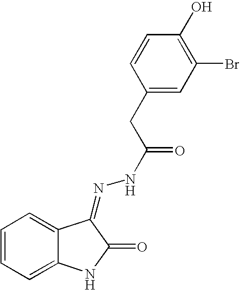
C1=CC=C2C(=C1)C(=NNC(=O)CC1=CC(Br)=C(O)C=C1)C(=O)N2
